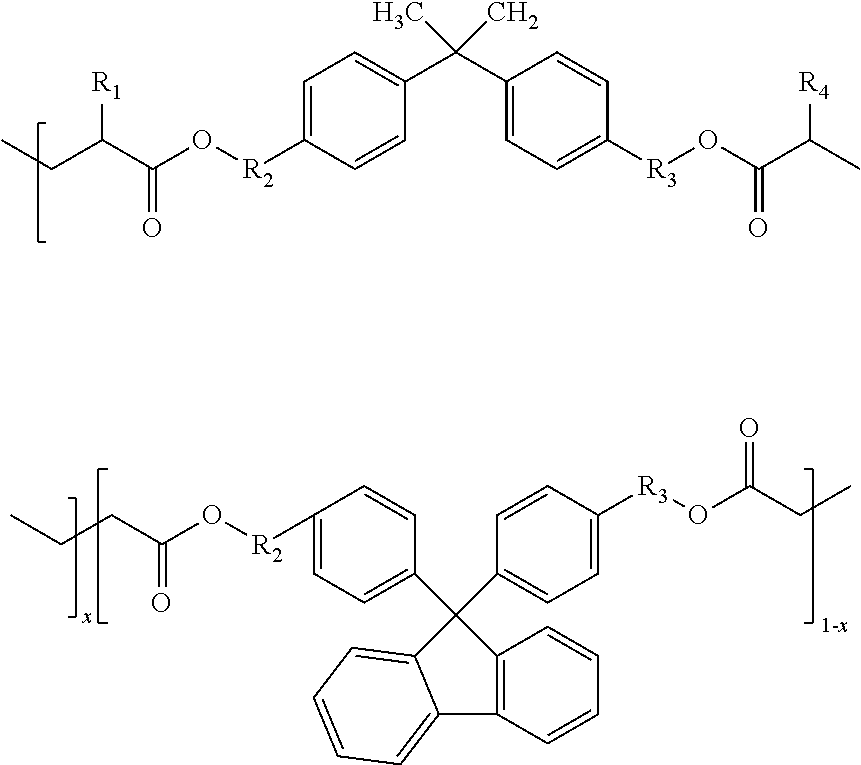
CCC(C(O[R2]C1=CC=C(C(C2=CC=C([R3]OC(C(C)[R4])=O)C=C2)(C)C)C=C1)=O)[R1].CCCC(O[R2]C1=CC=C(C2(C3=CC=C([R3]OC(CC)=O)C=C3)C3=C(C=CC=C3)C3=CC=CC=C23)C=C1)=O
